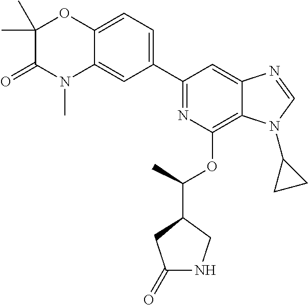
C1(C2=CC=C3C(=C2)N(C)C(=O)C(C)(C)O3)=NC(OC(C2CC(=O)NC2)C)=C2C(=C1)N=CN2C1CC1
